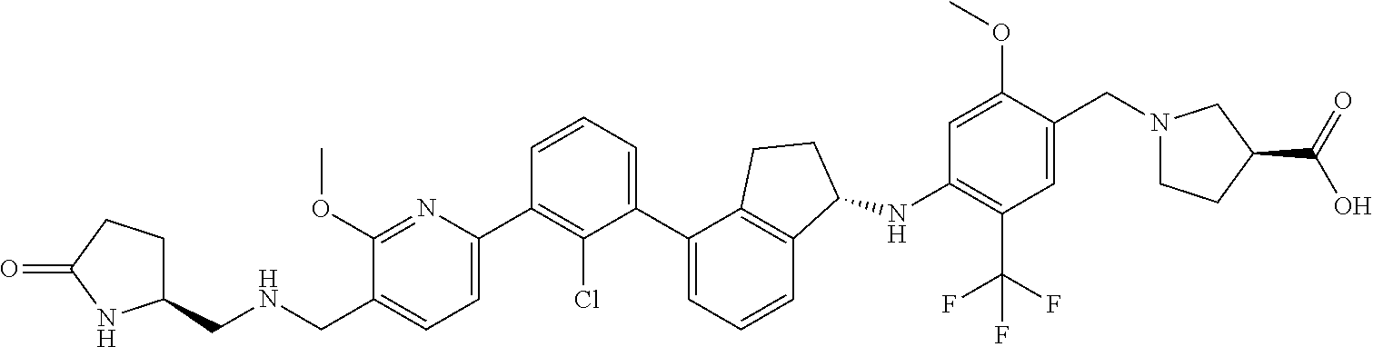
C1(CNCC2=CC=C(C3=C(Cl)C(C4=CC=CC5=C4CCC5NC4=C(C(F)(F)F)C=C(CN5CCC(C(=O)O)C5)C(OC)=C4)=CC=C3)N=C2OC)CCC(=O)N1
